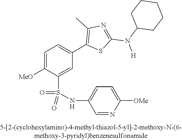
C1=C([OMe])C(S(NC2=CC=C([OMe])N=C2)(=O)=O)=CC(C2=C(C)N=C(N(C3CCCCC3)[H])S2)=C1
